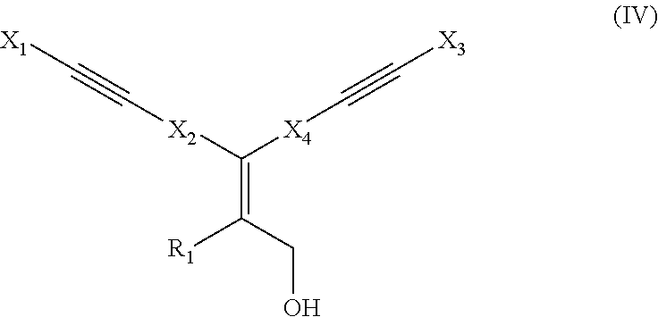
C(=C([X2]C#C[X1])[X4]C#C[X3])(CO)[R1]
